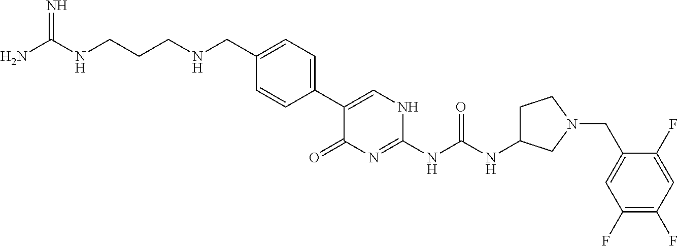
C1(C2=CNC(NC(NC3CCN(CC4=CC(F)=C(F)C=C4F)C3)=O)=NC2=O)=CC=C(CNCCCNC(N)=N)C=C1
